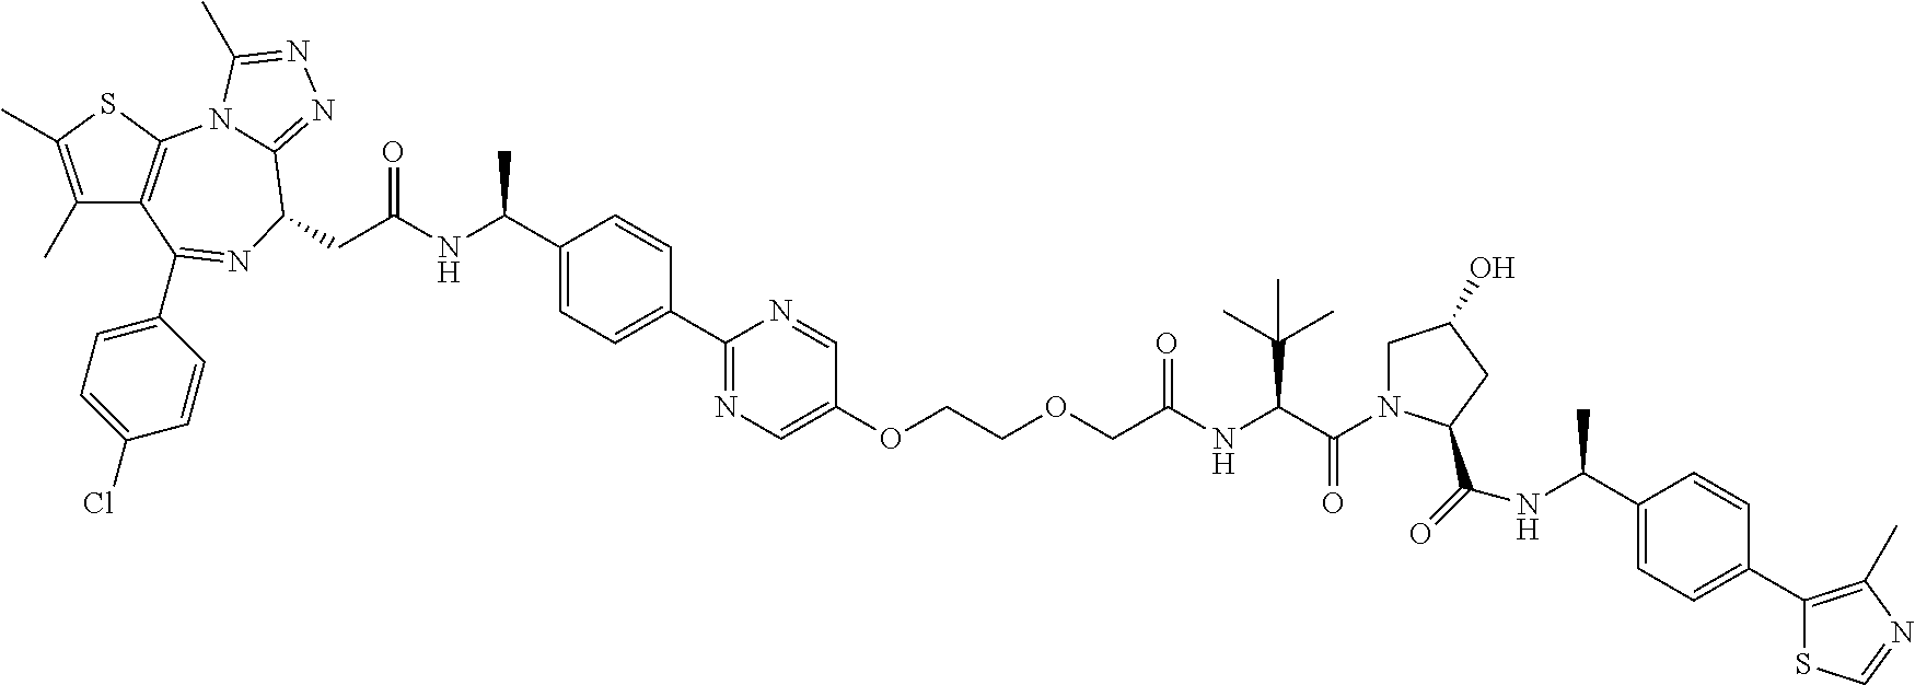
C1(C)=C(C)SC2=C1C(C1=CC=C(Cl)C=C1)=NC(CC(NC(C1=CC=C(C3=NC=C(OCCOCC(NC(C(=O)N4CC(O)CC4C(=O)NC(C4=CC=C(C5=C(C)N=CS5)C=C4)C)C(C)(C)C)=O)C=N3)C=C1)C)=O)C1=NN=C(C)N21
